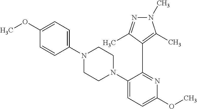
C1(N2CCN(C3=CC=C(OC)N=C3C3=C(C)N(C)N=C3C)CC2)=CC=C(OC)C=C1
